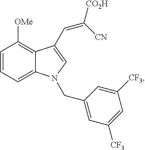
C1=CC=C2C(=C1[OMe])C(C=C([CO2H])[CN])=CN2CC1=CC([CF3])=CC([CF3])=C1
